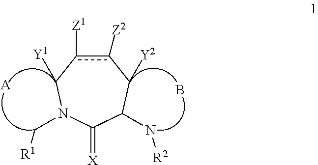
c1([Z2])c([Z1])C([Y1])N(C[R1])C(=[X])C(N[R2])C1[Y2].B.[A]
